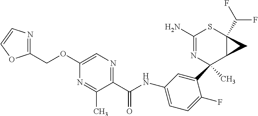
C1(C2(C)N=C(N)SC3(C(F)F)C2C3)=CC(NC(C2=NC=C(OCC3=NC=CO3)N=C2C)=O)=CC=C1F
